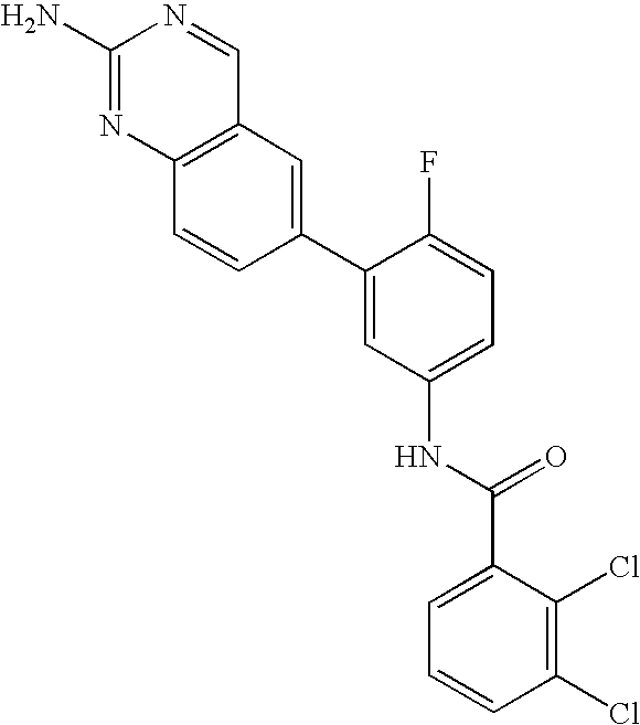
C1(N)=NC2=C(C=N1)C=C(C1=CC(NC(C3=CC=CC(Cl)=C3Cl)=O)=CC=C1F)C=C2
